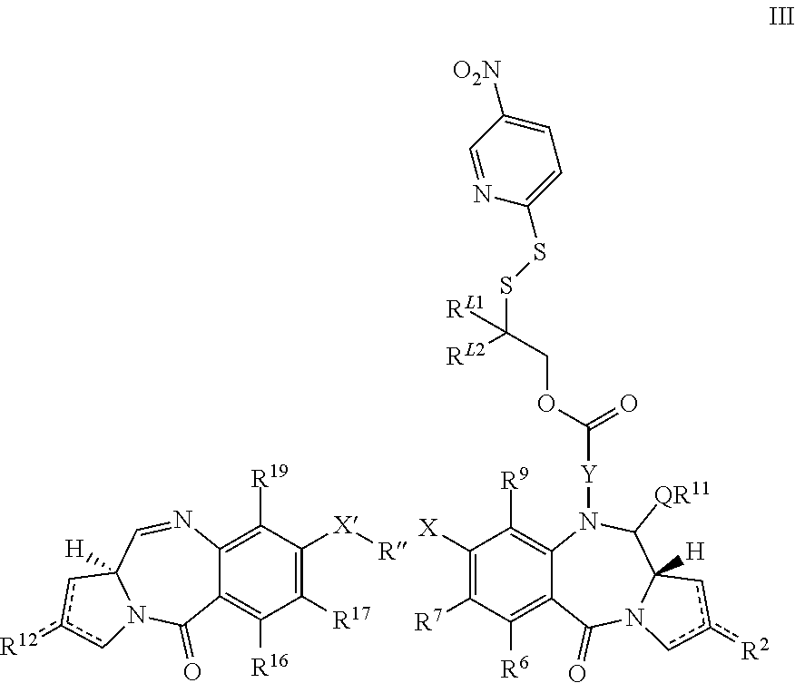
C1([R17])=C([X][R])C([R19])=C2C(=C1[R16])C(=O)N1C([H])(C=N2)cc([R12])c1.[X]C1=C([R7])C([R6])=C2C(=C1[R9])N([Y]C(=O)OCC([RL2])([RL1])SSC1=CC=C([O2N])C=N1)C([QR11])C1([H])N(C2=O)cc([R2])c1
